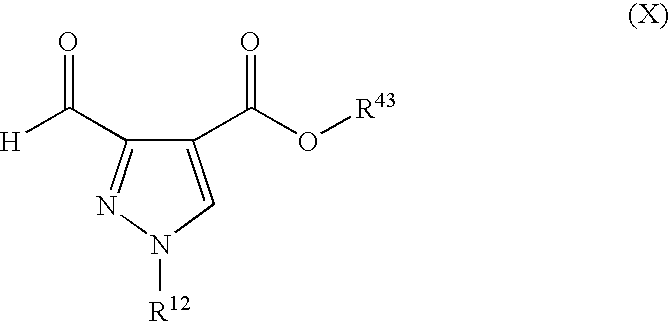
C1(C(O[R43])=O)=CN([R12])N=C1C([H])=O
